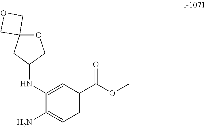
C1(NC2COC3(C2)COC3)=CC(C(OC)=O)=CC=C1N
